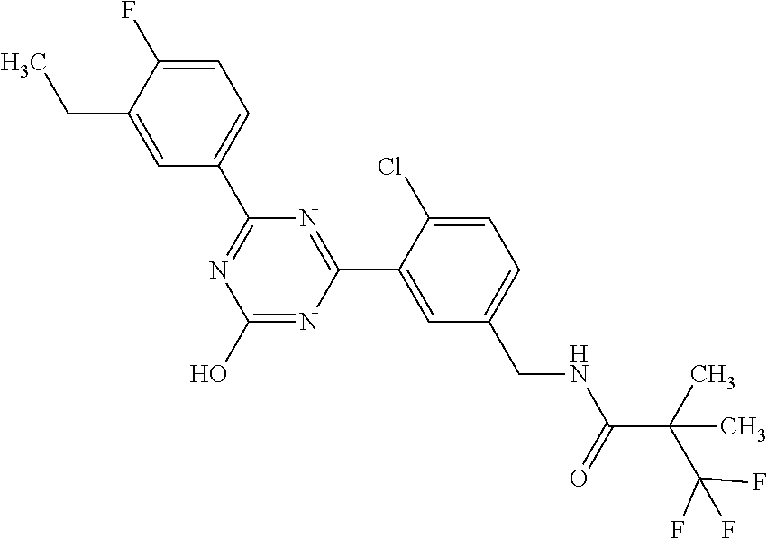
C1(C2=NC(O)=NC(C3=CC(CNC(C(C(F)(F)F)(C)C)=O)=CC=C3Cl)=N2)=CC=C(F)C(CC)=C1
